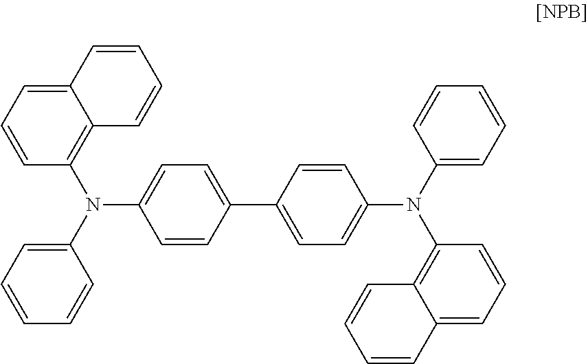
C1=C(N(C2=CC=CC=C2)C2=C3C(=CC=C2)C=CC=C3)C=CC(C2=CC=C(N(C3=CC=CC=C3)C3=C4C(=CC=C3)C=CC=C4)C=C2)=C1
